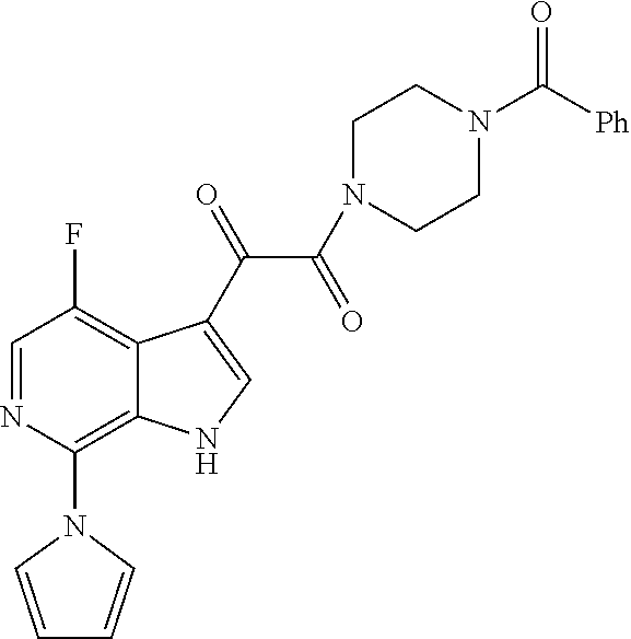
C1=NC(N2C=CC=C2)=C2C(=C1F)C(C(=O)C(N1CCN(C(=O)[Ph])CC1)=O)=CN2
